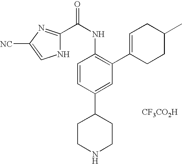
C1CNCCC1C1=CC(C2=CCC(C)CC2)=C(NC(C2=NC([NC])=CN2)=O)C=C1.[CF3CO2H]
